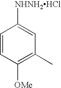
[NHNH2HCl]C1=CC(C)=C([OMe])C=C1
